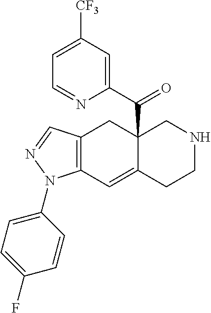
C1=C([CF3])C=C(C(=O)C23C(=CC4=C(C2)C=NN4C2=CC=C(F)C=C2)CCNC3)N=C1
